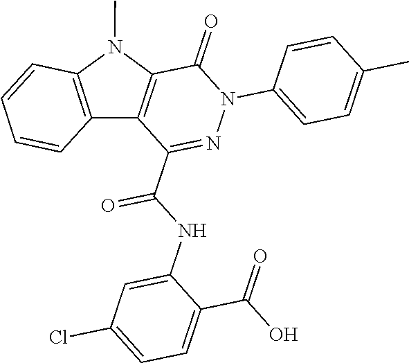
C1(=O)C2=C(C(C(NC3=CC(Cl)=CC=C3C(O)=O)=O)=NN1C1=CC=C(C)C=C1)C1=C(N2C)C=CC=C1
